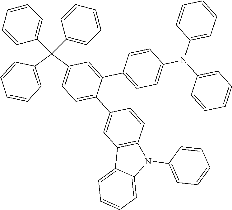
C12=C(C=CC=C1)C(C1=CC=CC=C1)(C1=CC=CC=C1)C1=C2C=C(C2=CC3=C(C=C2)N(C2=CC=CC=C2)C2=CC=CC=C32)C(C2=CC=C(N(C3=CC=CC=C3)C3=CC=CC=C3)C=C2)=C1
